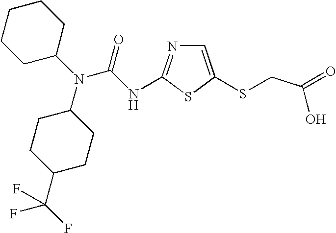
C1=C(SCC(=O)O)SC(NC(N(C2CCC(C(F)(F)F)CC2)C2CCCCC2)=O)=N1
